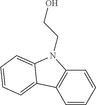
C1=CC=CC2=C1C1=CC=CC=C1N2CCO
